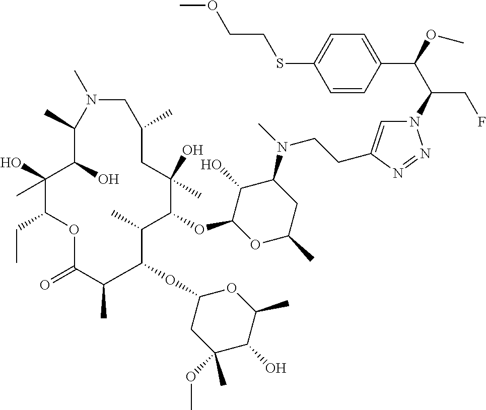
N1=NN(C(C(C2=CC=C(SCCOC)C=C2)OC)CF)C=C1CCN(C1C(O)C(OC2C(C)C(OC3CC(OC)(C)C(O)C(C)O3)C(C)C(=O)OC(CC)C(O)(C)C(O)C(C)N(C)CC(C)CC2(O)C)OC(C)C1)C
